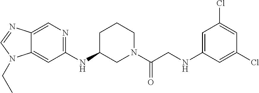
C1(NC2=NC=C3C(=C2)N(CC)C=N3)CN(C(CNC2=CC(Cl)=CC(Cl)=C2)=O)CCC1
